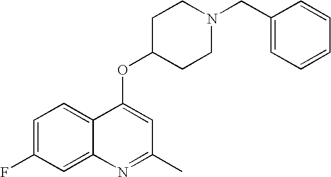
C1=C(F)C=C2C(=C1)C(OC1CCN(CC3=CC=CC=C3)CC1)=CC(C)=N2
